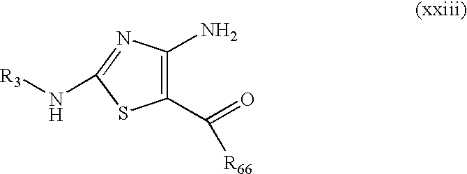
C1(C(=O)[R66])=C(N)N=C(N[R3])S1
